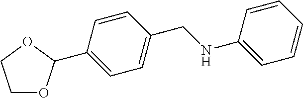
C1(C2OCCO2)=CC=C(CNC2=CC=CC=C2)C=C1
